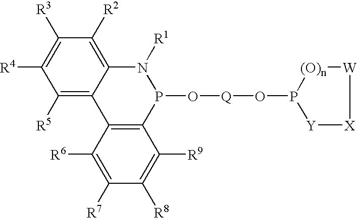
C1([R5])=C2C(=C([R2])C([R3])=C1[R4])N([R1])P(O[Q]OP1[(O)n][W][X][Y]1)C1=C2C([R6])=C([R7])C([R8])=C1[R9]
